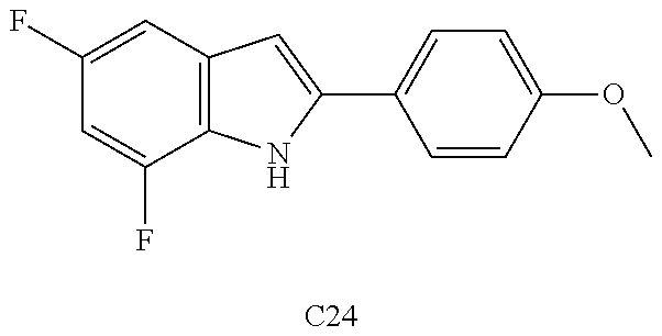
C1(F)=CC2=C(C(F)=C1)NC(C1=CC=C(OC)C=C1)=C2.[C24]
